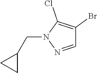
C1=NN(CC2CC2)C(Cl)=C1Br
